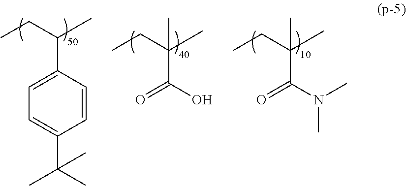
C1=CC(C(CC)C)=CC=C1C(C)(C)C.C(C(CC)(C)C)(O)=O.C(C(CC)(C)C)(N(C)C)=O
